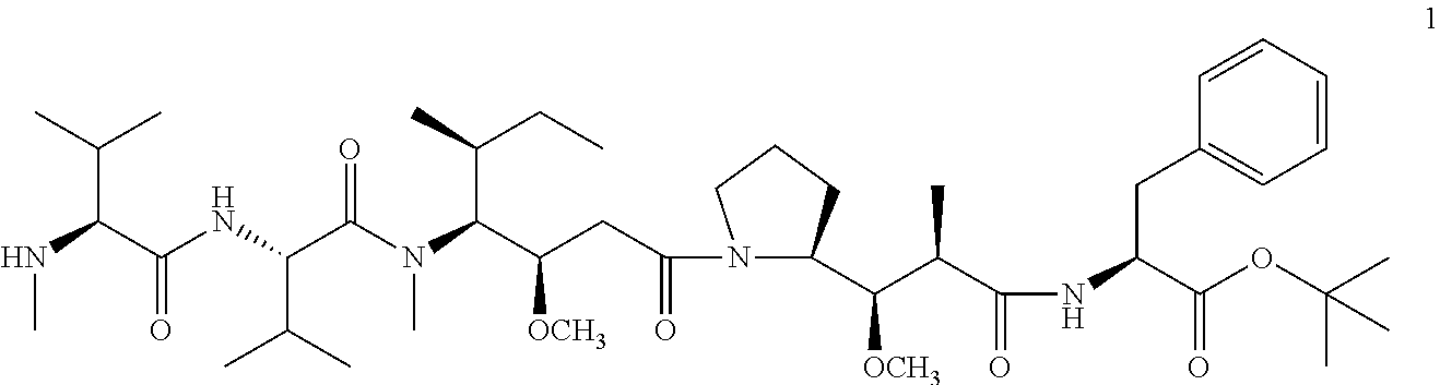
N(C(C(NC(C(N(C(C(CC(N1C(C([OCH3])C(C)C(=O)NC(C(=O)OC(C)(C)C)CC2=CC=CC=C2)CCC1)=O)[OCH3])C(CC)C)C)=O)C(C)C)=O)C(C)C)C
